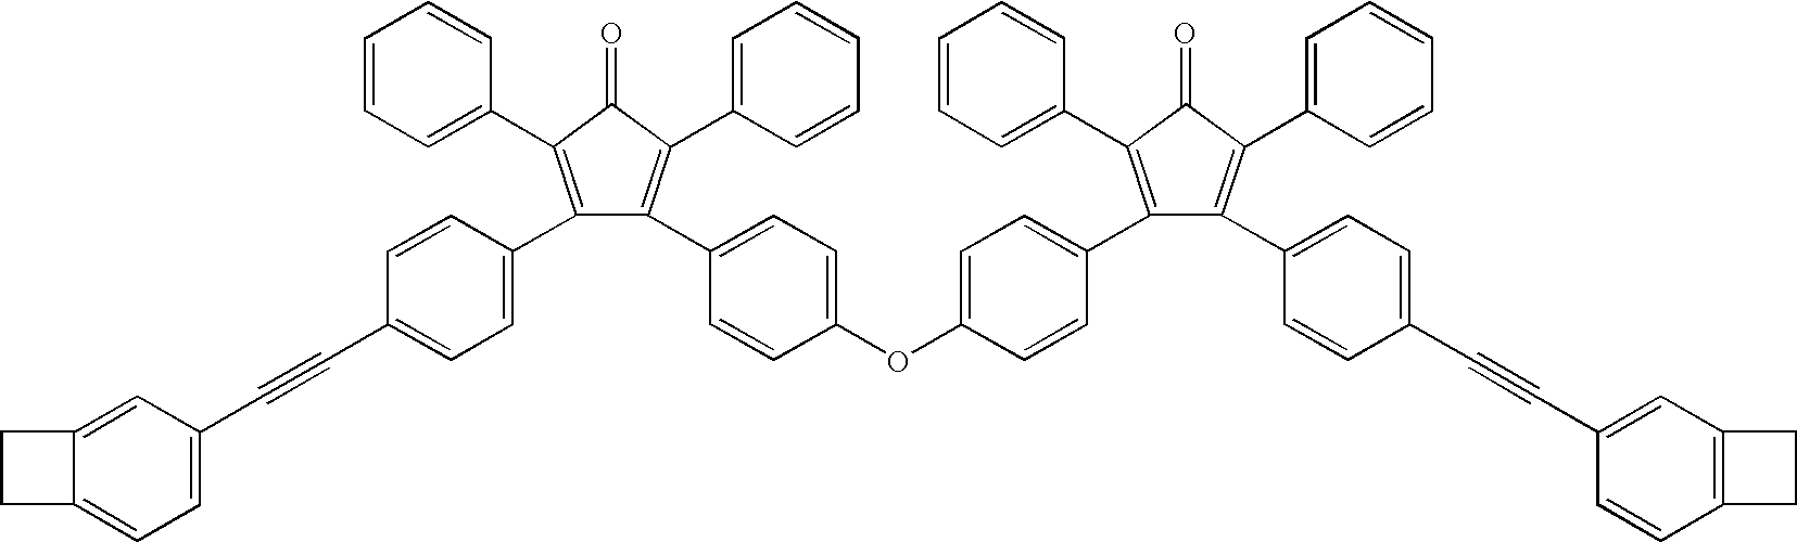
C1(C2=CC=CC=C2)=C(C2=CC=C(OC3=CC=C(C4=C(C5=CC=CC=C5)C(=O)C(C5=CC=CC=C5)=C4C4=CC=C(C#CC5=CC6=C(C=C5)CC6)C=C4)C=C3)C=C2)C(C2=CC=C(C#CC3=CC=C4C(=C3)CC4)C=C2)=C(C2=CC=CC=C2)C1=O
